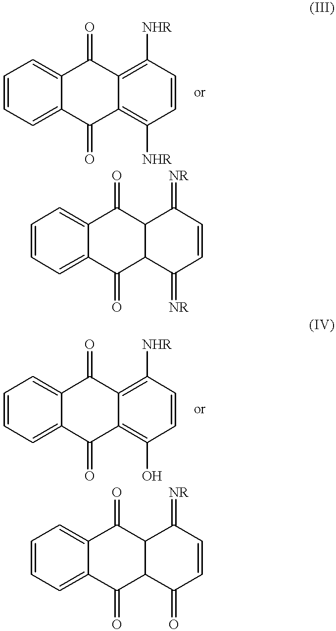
C1=CC=C2C(=C1)C(=O)C1=C([NHR])C=CC([NHR])=C1C2=O.C1=CC=C2C(=C1)C(=O)C1C(C2=O)C(=[NR])C=CC1=[NR].C1=CC=C2C(=C1)C(=O)C1=C([NHR])C=CC(O)=C1C2=O.C1=CC=C2C(=C1)C(=O)C1C(C2=O)C(=O)C=CC1=[NR]
